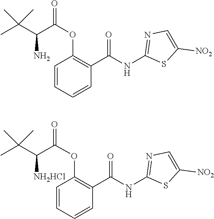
C1=CC=CC(C(NC2=NC=C([NO2])S2)=O)=C1OC(=O)C(C(C)(C)C)[NH2HCl].C1=CC=CC(C(NC2=NC=C([NO2])S2)=O)=C1OC(=O)C(C(C)(C)C)N
